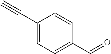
C1(C#C)=CC=C(C=O)C=C1
